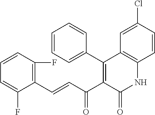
C1=CC(F)=C(C=CC(C2=C(C3=CC=CC=C3)C3=C(NC2=O)C=CC(Cl)=C3)=O)C(F)=C1
